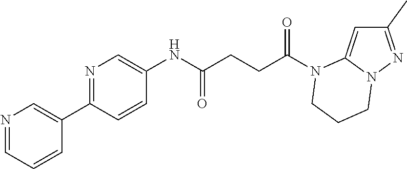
C1(C)=NN2C(=C1)N(C(CCC(NC1=CN=C(C3=CN=CC=C3)C=C1)=O)=O)CCC2
